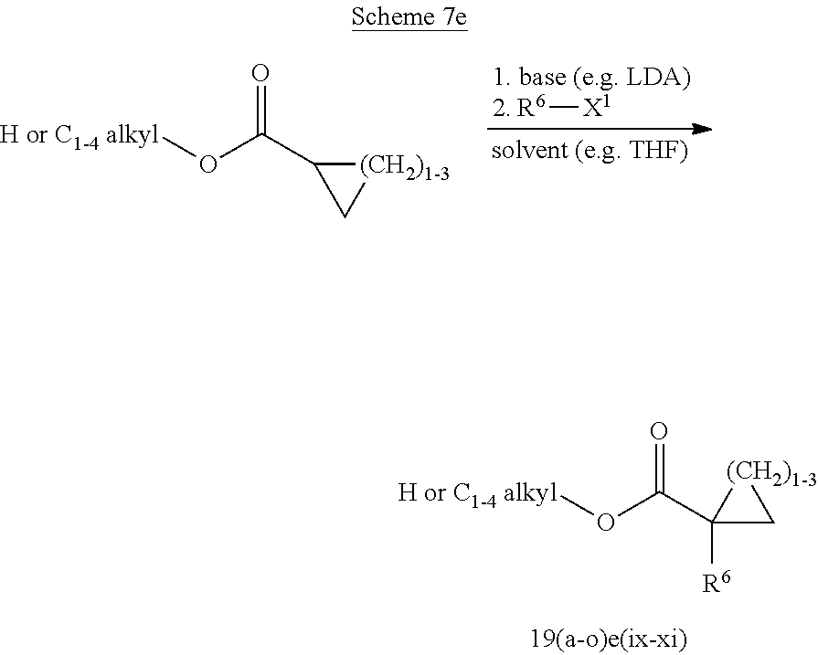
[R6][X1].[H or C1-4 alkyl]OC(C1C[(CH2)1-3]1)=O.[H or C1-4 alkyl]OC(C1([R6])C[(CH2)1-3]1)=O
